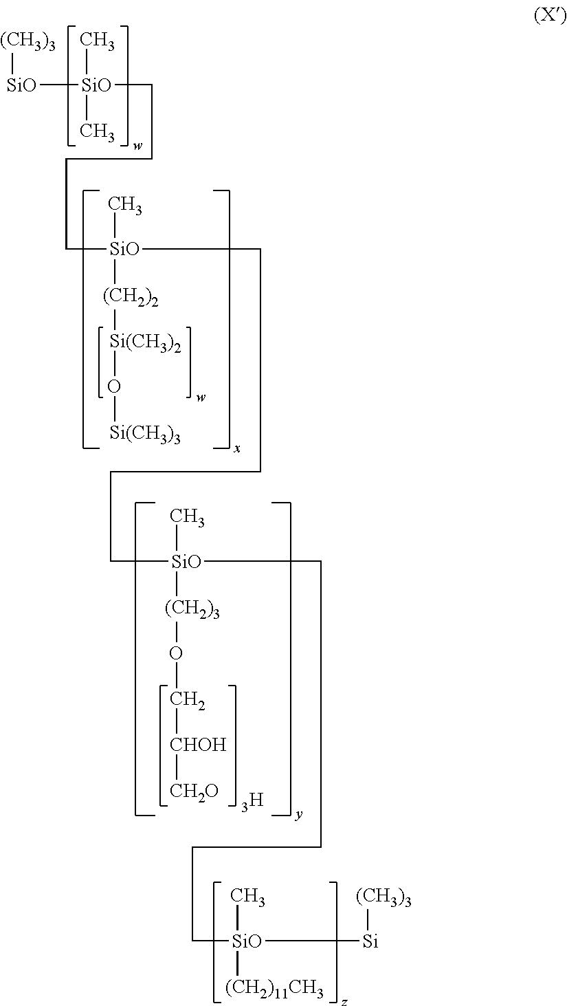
[(CH3)3][SiO][SiO](C)(C)CCCC[SiO](C)(CCCC[SiO](C)([(CH2)3]OC[CHOH][CH2O])CCCC[SiO](C)([(CH2)11CH3])[Si][(CH3)3])[(CH2)2][Si(CH3)2]O[Si(CH3)3].[H]
